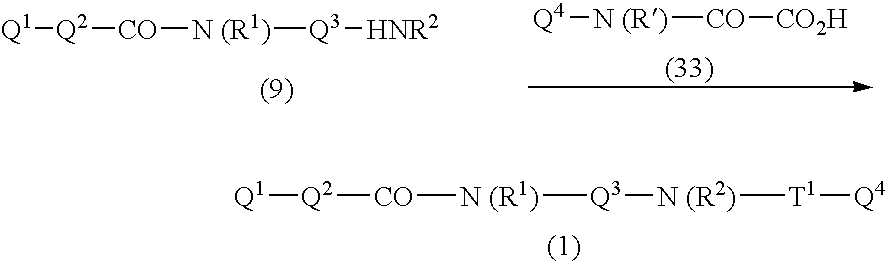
[Q4][N (R)][CO][CO2H].[Q2]([CO][N (R1)][Q3][HNR2])[Q1].[Q2]([CO][N (R1)][Q3][N (R2)][T1][Q4])[Q1]
